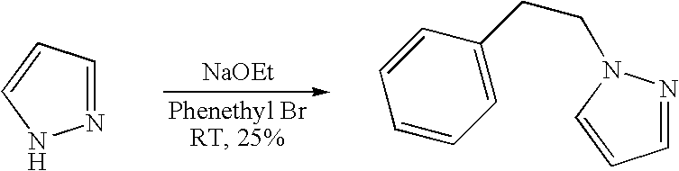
[NaOEt].N1=CC=CN1.C1=C(CCN2N=CC=C2)C=CC=C1
